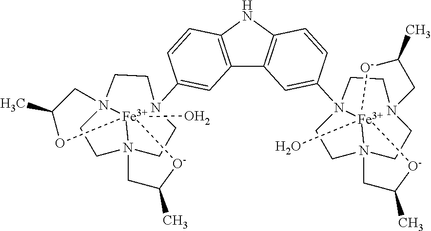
C12=C(NC3=C1C=C(N14CCN56CCN7(CC1)[Fe]54(O)([O-]C(C)C7)[O-]C(C)C6)C=C3)C=CC(N13CCN45CCN6(CC1)[Fe]34(O)(OC(C)C5)[O-]C(C)C6)=C2
